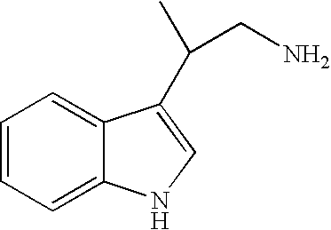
C1=CC=C2C(=C1)C(C(C)CN)=CN2
